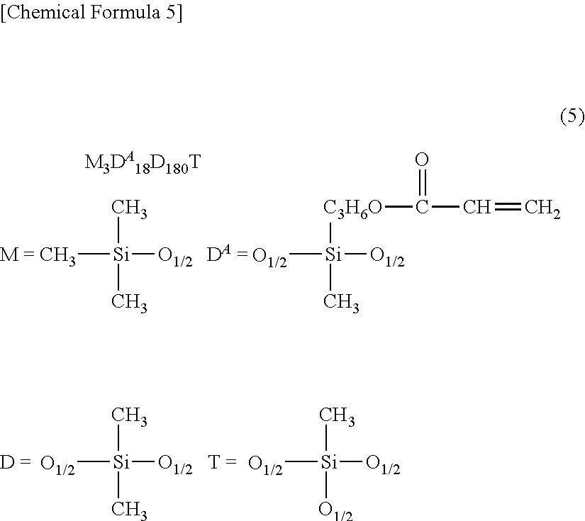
C[Si]([O1/2])(C)C.[M3DA18D180T].[O1/2][Si]([O1/2])([C3H6O]C(C=C)=O)C.[O1/2][Si]([O1/2])(C)C.[O1/2][Si]([O1/2])(C)[O1/2]
